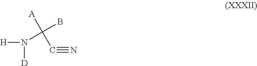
[H]N([D])C(B)([A])C#N
